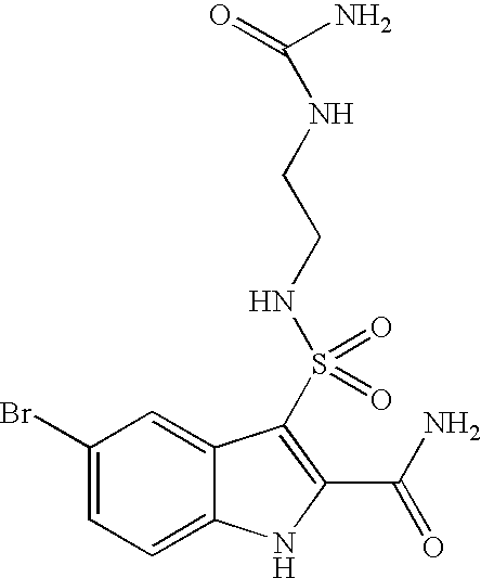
C1(Br)=CC=C2C(=C1)C(S(NCCNC(=O)N)(=O)=O)=C(C(N)=O)N2
